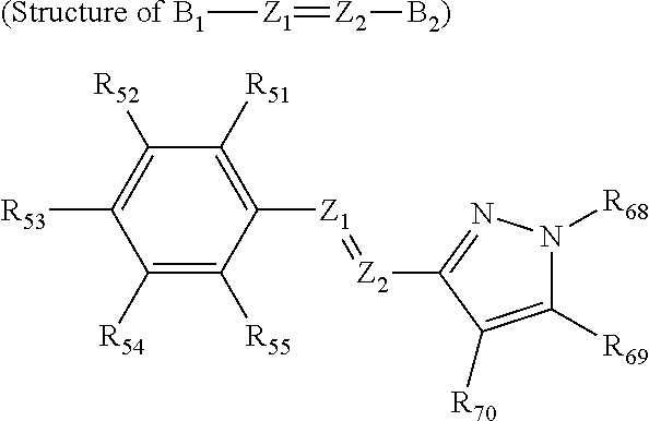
C1([R54])=C([R55])C([Z1]=[Z2]C2=NN([R68])C([R69])=C2[R70])=C([R51])C([R52])=C1[R53].[(Structure of B1][Z1]=[Z2][B2)]
